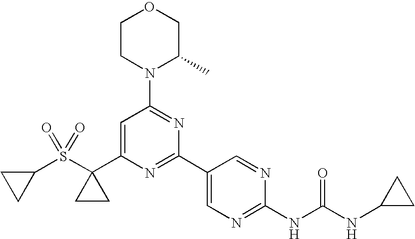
C1(C2(S(C3CC3)(=O)=O)CC2)=CC(N2C(C)COCC2)=NC(C2=CN=C(NC(=O)NC3CC3)N=C2)=N1
